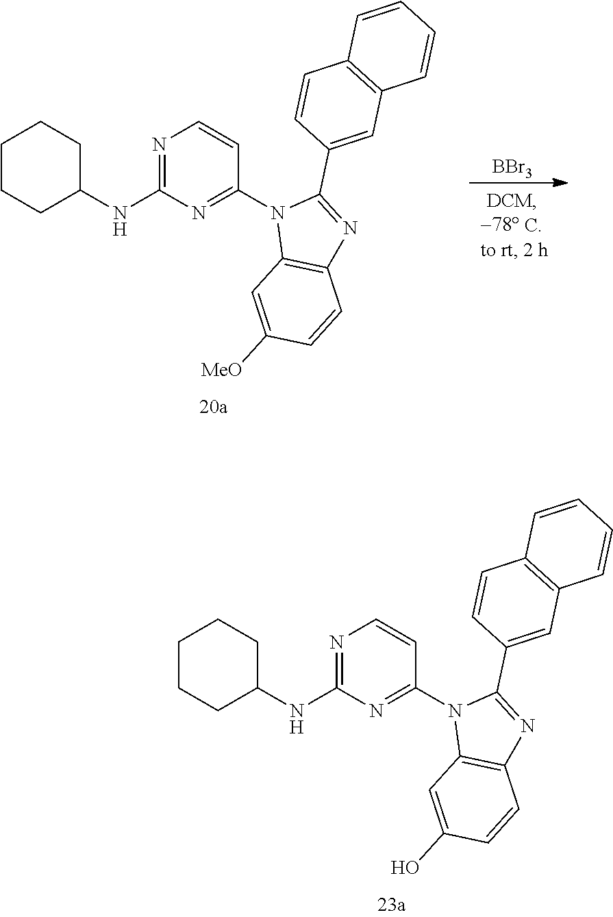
C1CCC(NC2=NC=CC(N3C4=C(N=C3C3=CC5=C(C=C3)C=CC=C5)C=CC([MeO])=C4)=N2)CC1.[BBr3].C1CCC(NC2=NC=CC(N3C4=C(N=C3C3=CC5=C(C=C3)C=CC=C5)C=CC(O)=C4)=N2)CC1
